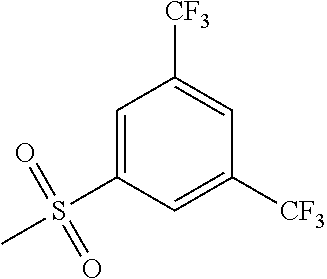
C1=C(S(C)(=O)=O)C=C([CF3])C=C1[CF3]
